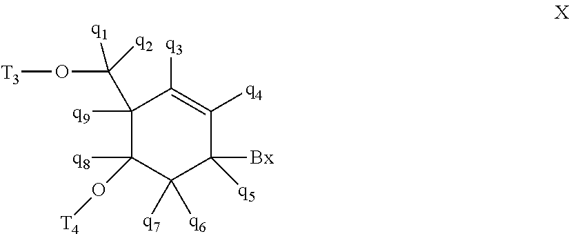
C1([q9])(C(O[T3])([q1])[q2])C(O[T4])([q8])C([q7])([q6])C([Bx])([q5])C([q4])=C1[q3]
